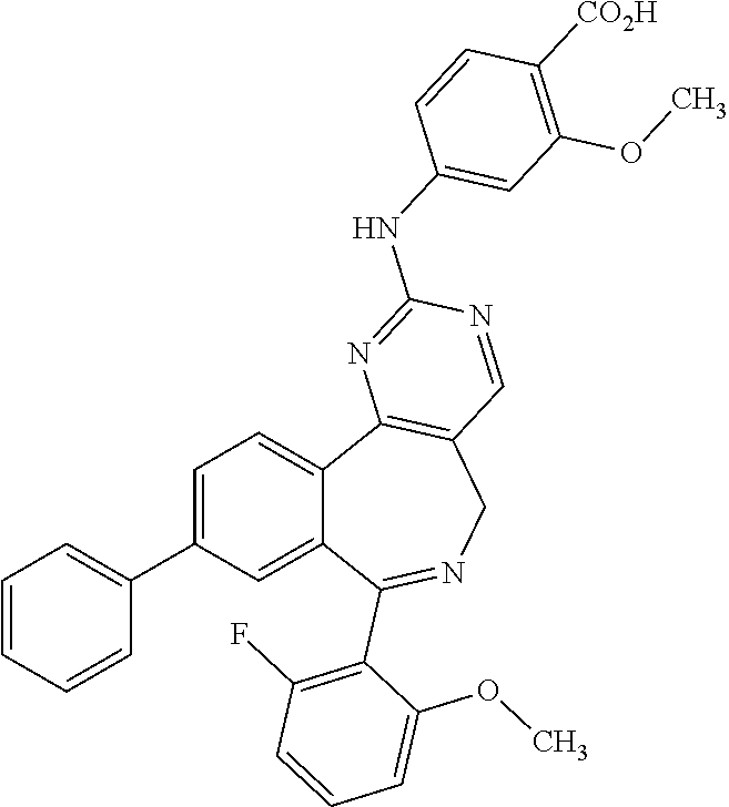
C1=C(C2=CC=CC=C2)C=C2C(=C1)C1=C(CN=C2C2=C(F)C=CC=C2OC)C=NC(NC2=CC(OC)=C([CO2H])C=C2)=N1
